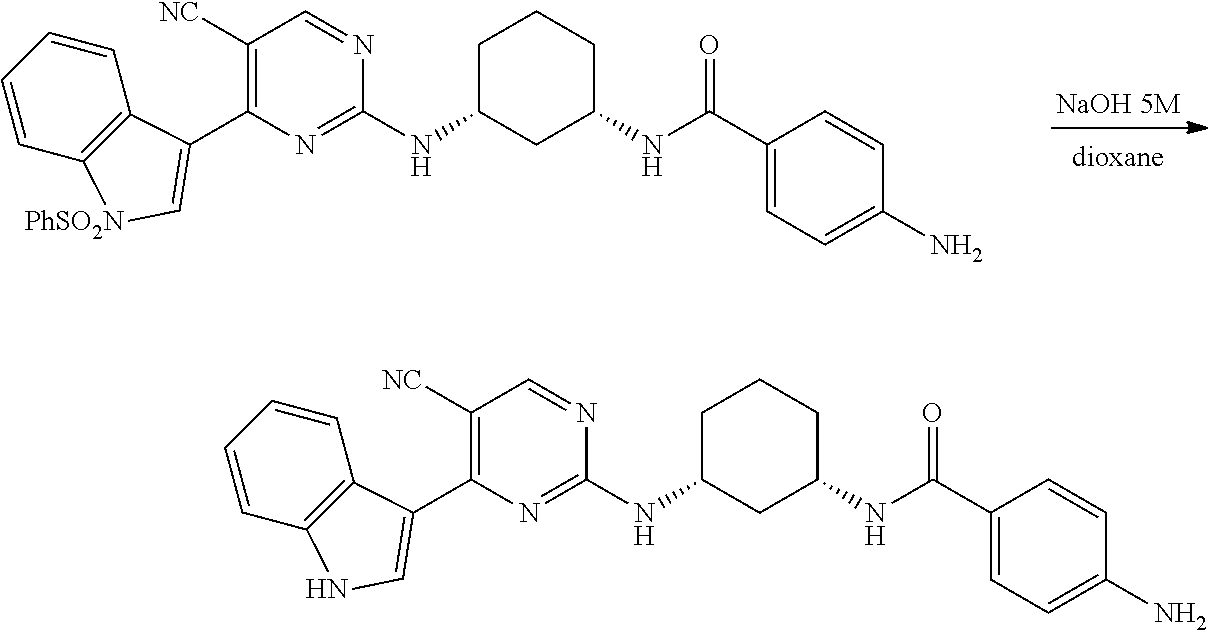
[NaOH 5M].C1=CC=CC2=C1C(C1=C([NC])C=NC(NC3CCCC(NC(C4=CC=C(N)C=C4)=O)C3)=N1)=C[PhSO2N]2.C1=CC=CC2=C1C(C1=C([NC])C=NC(NC3CCCC(NC(C4=CC=C(N)C=C4)=O)C3)=N1)=CN2
